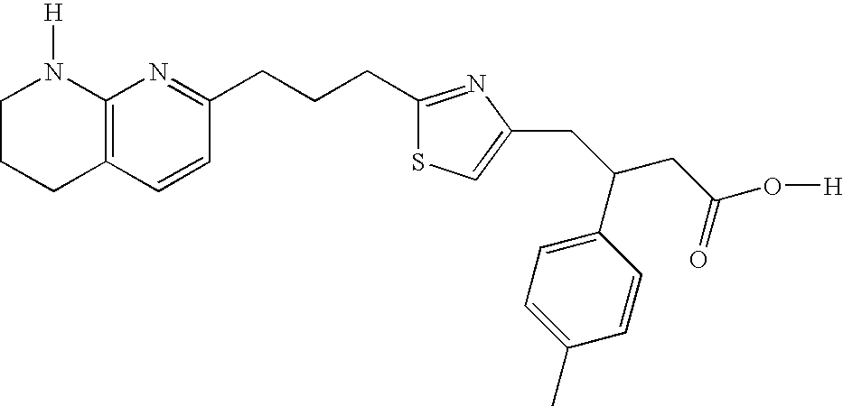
C1CCC2=C(N1[H])N=C(CCCC1=NC(CC(CC(O[H])=O)C3=CC=C(C)C=C3)=CS1)C=C2
